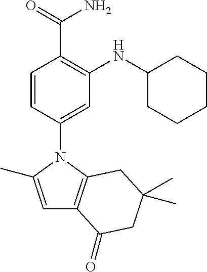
C1=CC(N2C(C)=CC3=C2CC(C)(C)CC3=O)=CC(NC2CCCCC2)=C1C(=O)N
